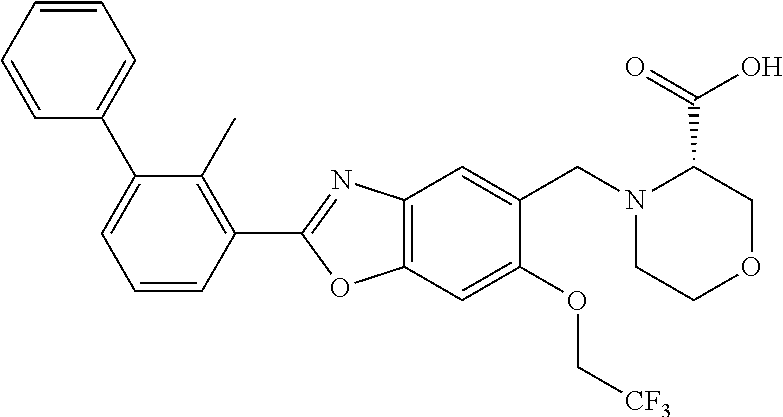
C1(C2=CC=CC=C2)=CC=CC(C2=NC3=C(O2)C=C(OC[CF3])C(CN2CCOCC2C(O)=O)=C3)=C1C
